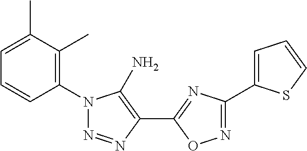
C1(N2N=NC(C3=NC(C4=CC=CS4)=NO3)=C2N)=C(C)C(C)=CC=C1
